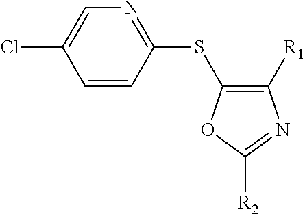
C1=CC(SC2=C([R1])N=C([R2])O2)=NC=C1Cl
